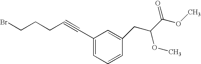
C1=C(C#CCCCBr)C=C(CC(C(OC)=O)OC)C=C1
